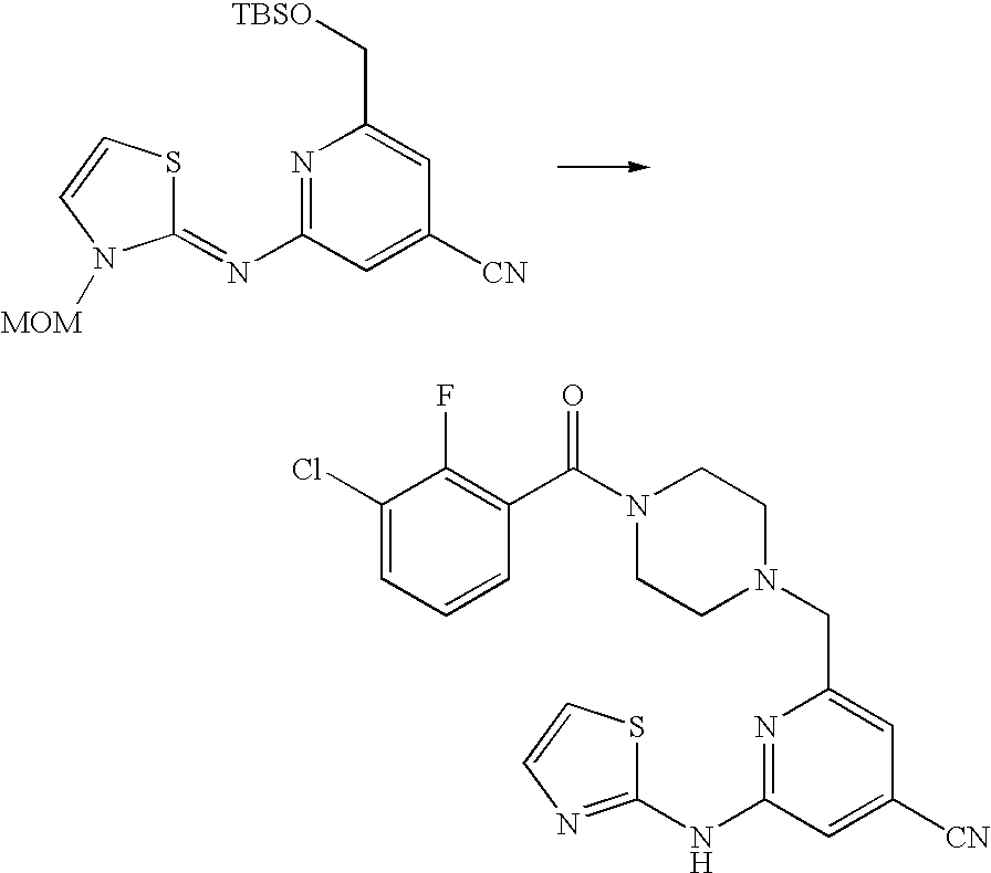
N1=C(N=C2SC=CN2[MOM])C=C([CN])C=C1C[TBSO].N1=C(NC2=NC=CS2)C=C([CN])C=C1CN1CCN(C(C2=C(F)C(Cl)=CC=C2)=O)CC1
